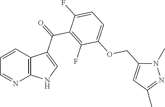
C1=CC2=C(N=C1)NC=C2C(=O)C1=C(F)C(OCC2=CC(C)=NN2C)=CC=C1F
